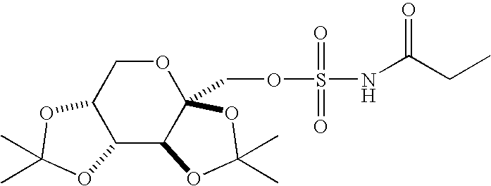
C12C3C(COS(=O)(=O)NC(CC)=O)(OCC1OC(C)(C)O2)OC(C)(C)O3
